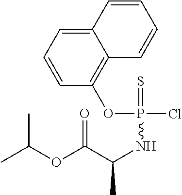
CC(OC(C(NP(OC1=C2C(=CC=C1)C=CC=C2)(=S)Cl)C)=O)C
